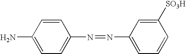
C1=CC(N)=CC=C1N=NC1=CC=CC([SO3H])=C1
